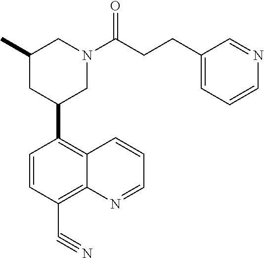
C1=CC(C#N)=C2C(=C1C1CN(C(CCC3=CC=CN=C3)=O)CC(C)C1)C=CC=N2
